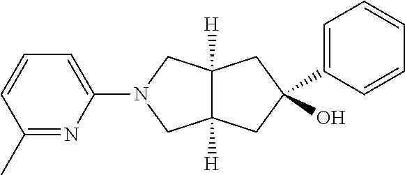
C1(C2(O)CC3([H])C([H])(CN(C4=CC=CC(C)=N4)C3)C2)=CC=CC=C1
